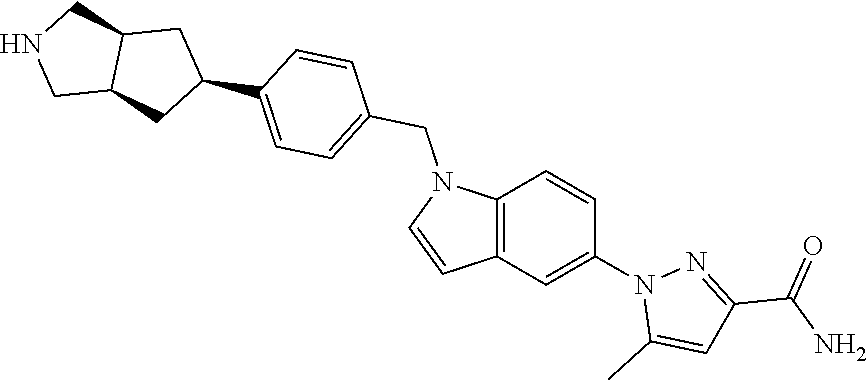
C12=C(C=C(N3C(C)=CC(C(N)=O)=N3)C=C1)C=CN2CC1=CC=C(C2CC3C(C2)CNC3)C=C1
